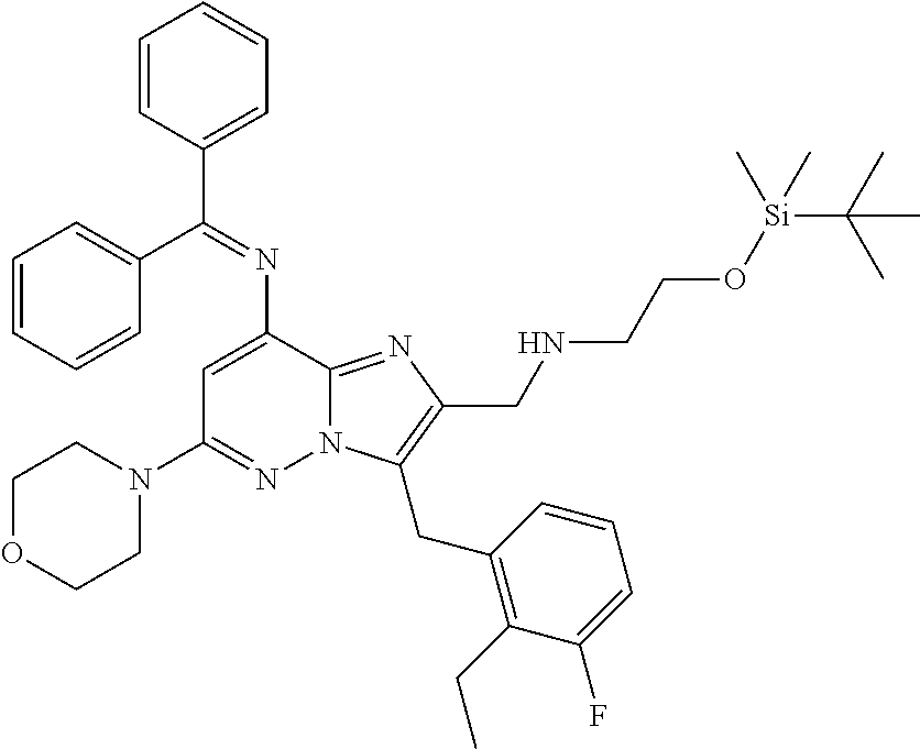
C1OCCN(C2=NN3C(=NC(CNCCO[Si](C(C)(C)C)(C)C)=C3CC3=C(CC)C(F)=CC=C3)C(N=C(C3=CC=CC=C3)C3=CC=CC=C3)=C2)C1
